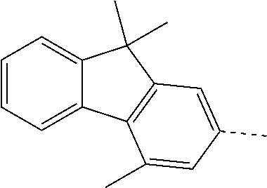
C1=CC=C2C(=C1)C(C)(C)C1=C2C(C)=CC(C)=C1
